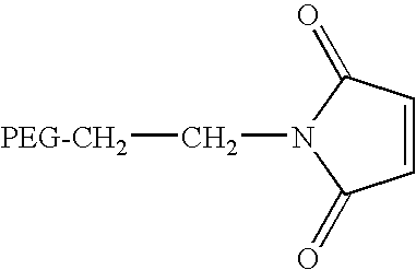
C1=CC(=O)N(C[PEG-CH2])C1=O
